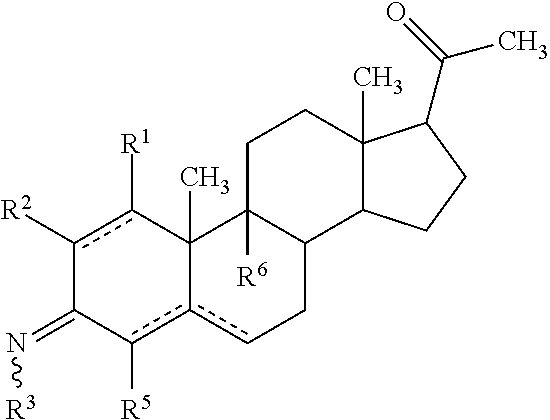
C12(C)C3([R6])C(C4C(C)(CC3)C(C(C)=O)CC4)Ccc1c([R5])C(=N[R3])c([R2])c2[R1]
